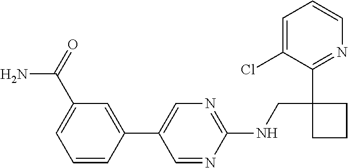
C1(NCC2(C3=NC=CC=C3Cl)CCC2)=NC=C(C2=CC(C(N)=O)=CC=C2)C=N1
